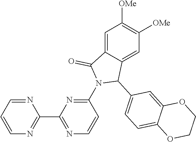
C1=C2C(=CC([OMe])=C1[OMe])C(C1=CC=C3C(=C1)OCCO3)N(C1=NC(C3=NC=CC=N3)=NC=C1)C2=O
